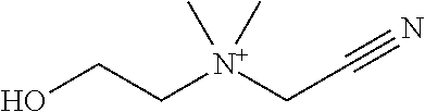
OCC[N+](CC#N)(C)C
